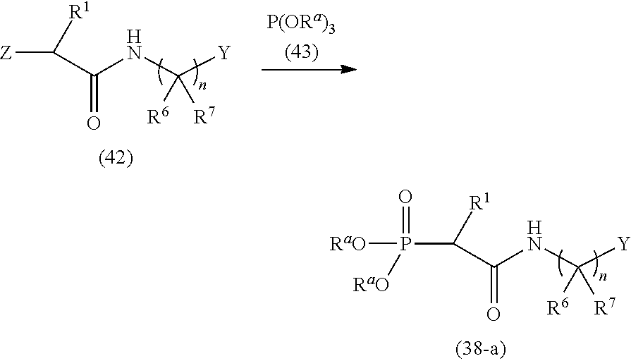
P(C(C(NC([Y])([R6])[R7])=O)[R1])(=O)([RaO])[RaO].[Z]C(C(NC([Y])([R6])[R7])=O)[R1]
